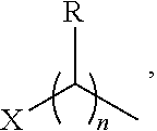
CC([X])[R]
